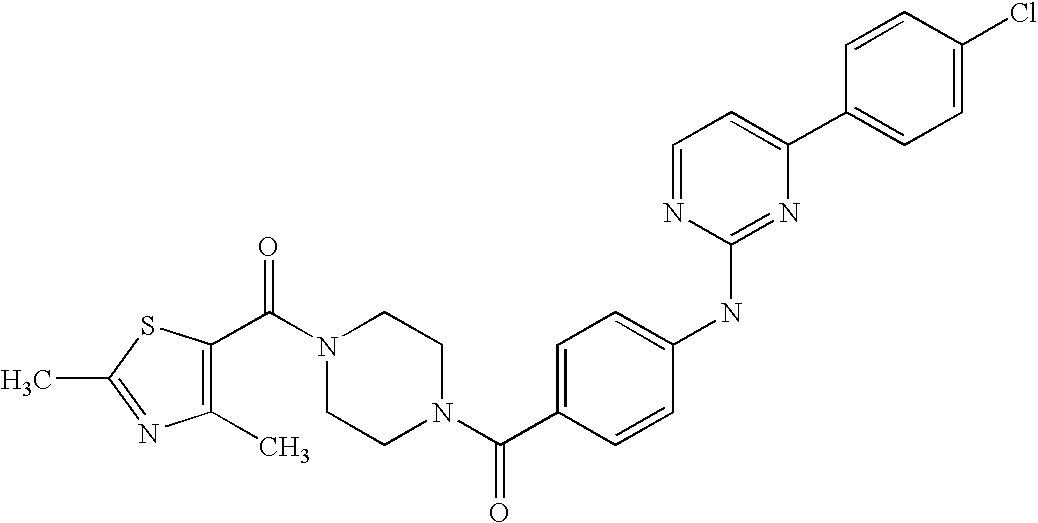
C(N1CCN(C(C2=CC=C(NC3=NC(C4=CC=C(Cl)C=C4)=CC=N3)C=C2)=O)CC1)(=O)C1=C(C)N=C(C)S1
